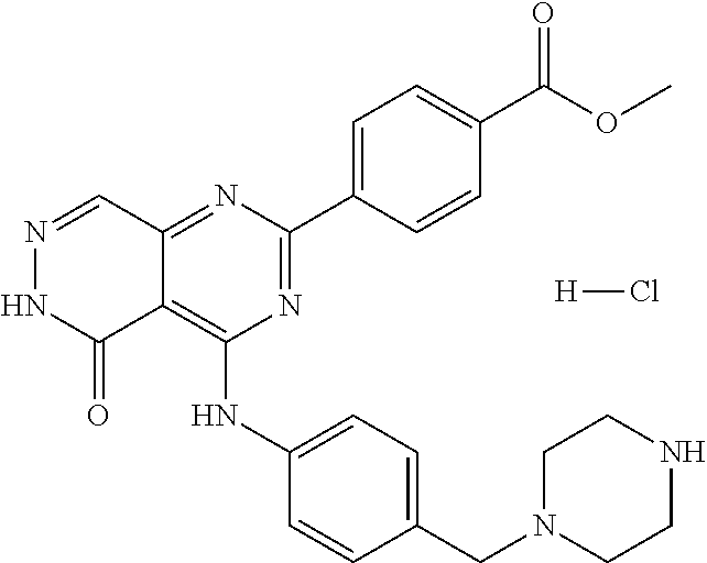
C12=NC(C3=CC=C(C(OC)=O)C=C3)=NC(NC3=CC=C(CN4CCNCC4)C=C3)=C1C(=O)NN=C2.[H]Cl
